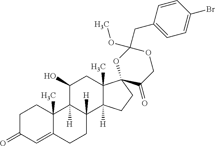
C1C(=O)C=C2C(C)(C1)C1([H])C([H])(CC2)C2([H])C(C)(CC1O)C1(CC2)OC(CC2=CC=C(Br)C=C2)(OC)OCC1=O
